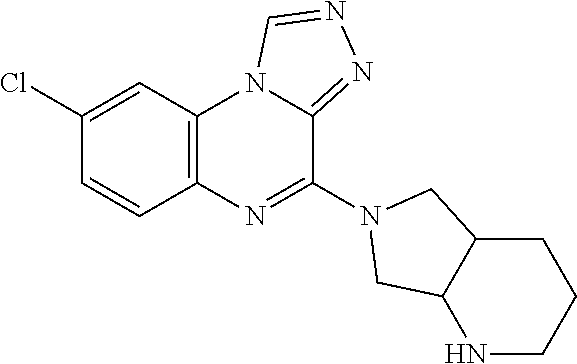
C12=C(C=C(Cl)C=C1)N1C(=NN=C1)C(N1CC3C(C1)CCCN3)=N2
